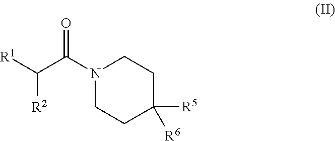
[R1]C(C(N1CCC([R5])([R6])CC1)=O)[R2]
